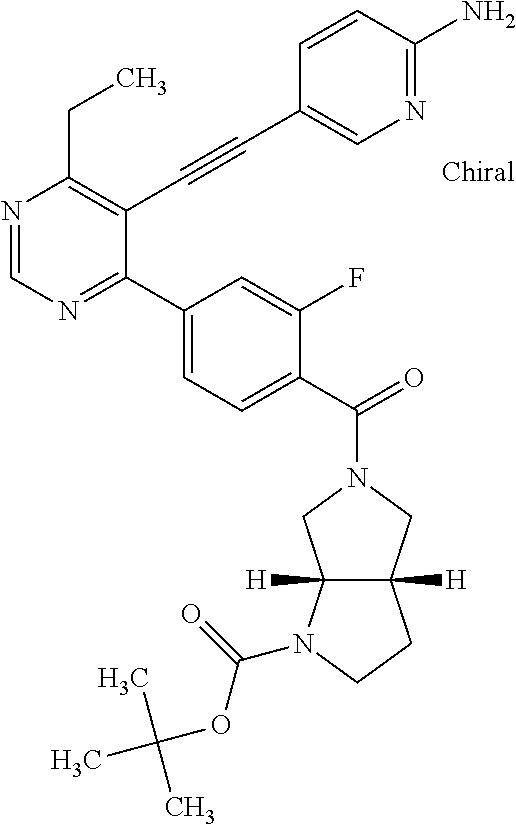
N1=CN=C(C2=CC=C(C(=O)N3CC4([H])C([H])(C3)N(C(=O)OC(C)(C)C)CC4)C(F)=C2)C(C#CC2=CN=C(N)C=C2)=C1CC
